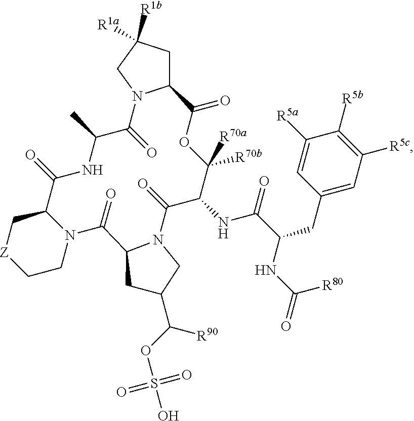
C12CC([R1b])([R1a])CN1C(=O)C(C)NC(=O)C1C[Z]CCN1C(=O)C1N(C(=O)C(NC(=O)C(CC3=CC([R5c])=C([R5b])C([R5a])=C3)NC(=O)[R80])C([R70a])([R70b])OC2=O)CC(C(OS(O)(=O)=O)[R90])C1
